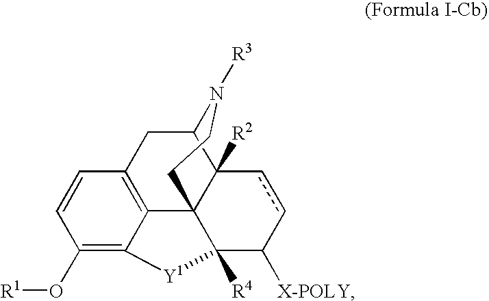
C12CC3=C4C5(C1([R2])ccC([X-POLY])C5([R4])[Y1]C4=C(O[R1])C=C3)CCN2[R3]
